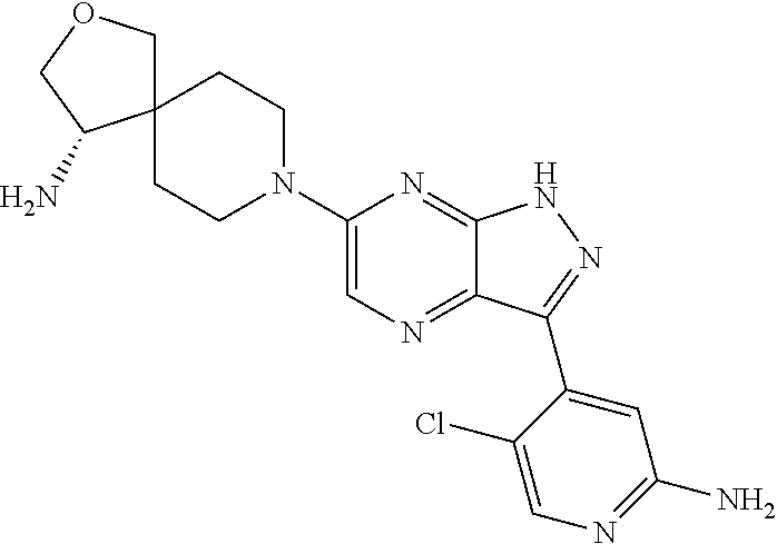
C1(N2CCC3(CC2)COCC3N)=CN=C2C(=N1)NN=C2C1=CC(N)=NC=C1Cl
